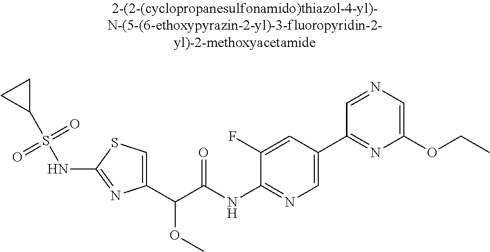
C1(C(C(NC2=NC=C(C3=NC(OCC)=CN=C3)C=C2F)=O)OC)=CSC(NS(C2CC2)(=O)=O)=N1
